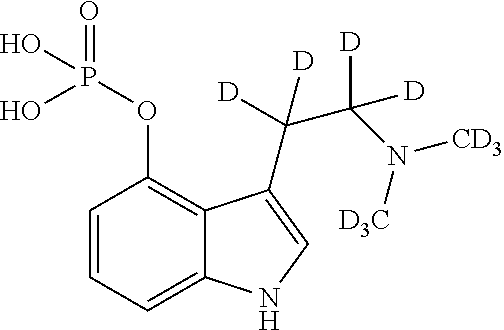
C1=CC=C2C(=C1OP(=O)(O)O)C(C(C(N([D3C])[CD3])([D])[D])([D])[D])=CN2
